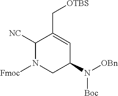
C1([NC])N([Fmoc])CC(N([OBn])[Boc])C=C1C[OTBS]
